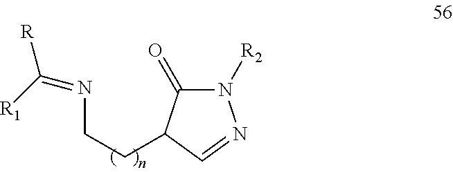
N1([R2])C(=O)C(CCN=C([R1])[R])C=N1
